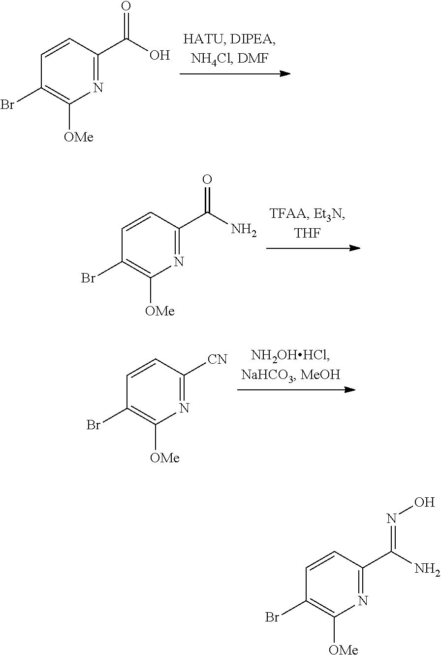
N1=C(C(O)=O)C=CC(Br)=C1[OMe].N1=C(C(N)=O)C=CC(Br)=C1[OMe].N1=C([CN])C=CC(Br)=C1[OMe].N1=C(C(N)=NO)C=CC(Br)=C1[OMe]
